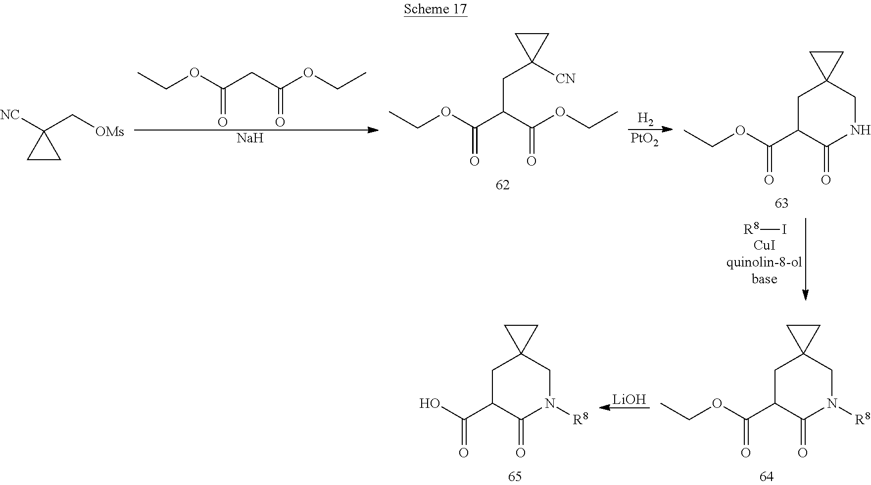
CCOC(CC(OCC)=O)=O.[Na].[PtO2].[H2].[R8]I.[NC]C1(C[OMs])CC1.CCOC(C(C(OCC)=O)CC1([CN])CC1)=O.CCOC(C1C(=O)NCC2(C1)CC2)=O.[LiOH].CCOC(C1C(=O)N([R8])CC2(C1)CC2)=O.OC(C1C(=O)N([R8])CC2(C1)CC2)=O
